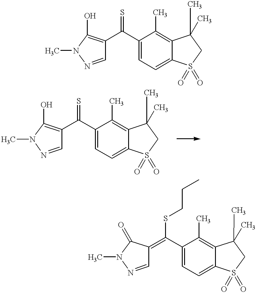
C1=NN(C)C(O)=C1C(C1=CC=C2C(=C1C)C(C)(C)CS2(=O)=O)=S.C1=NN(C)C(O)=C1C(C1=CC=C2C(=C1C)C(C)(C)CS2(=O)=O)=S.C1=NN(C)C(=O)C1=C(C1=CC=C2C(=C1C)C(C)(C)CS2(=O)=O)SCCC
